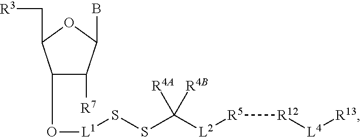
C1(O[L1]SSC([L2][R5][R12][L4][R13])([R4B])[R4A])C([R7])C(B)OC1C[R3]
